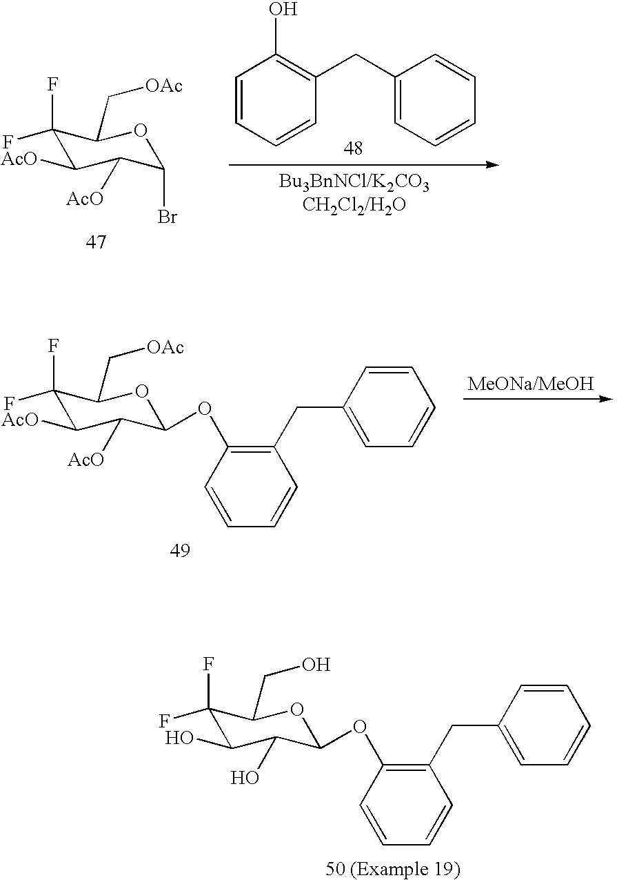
C1=CC=CC(CC2=CC=CC=C2)=C1O.C1(F)(F)C([AcO])C([AcO])C(Br)OC1C[OAc].C1(F)(F)C([AcO])C([AcO])C(OC2=C(CC3=CC=CC=C3)C=CC=C2)OC1C[OAc].C1(F)(F)C(O)C(O)C(OC2=C(CC3=CC=CC=C3)C=CC=C2)OC1CO
